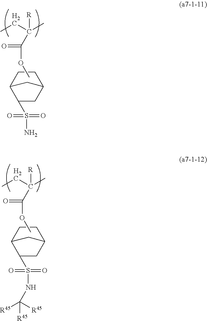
CCC([R])(C)C(OC)=O.C1CC2C(S(=O)(N)=O)CC1C2.CCC([R])(C)C(OC)=O.C1CC2C(S(=O)(NC([R45])([R45])[R45])=O)CC1C2
